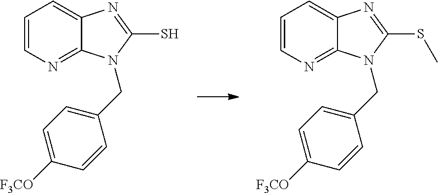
C1=CN=C2C(=C1)N=C(S)N2CC1=CC=C([F3CO])C=C1.C1=CN=C2C(=C1)N=C(SC)N2CC1=CC=C([F3CO])C=C1
